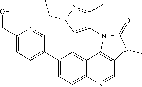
C1=C(CO)N=CC(C2=CC=C3C(=C2)C2=C(C=N3)N(C)C(=O)N2C2=CN(CC)N=C2C)=C1
